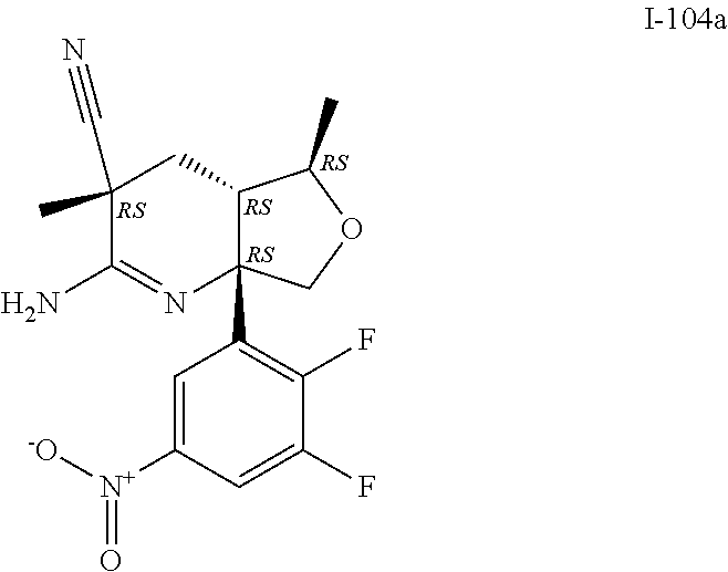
C1(C)(C#N)C(N)=NC2(C3=C(F)C(F)=CC([N+](=O)[-O])=C3)C(C1)C(C)OC2
